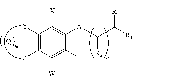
C1([Y])=C([Z])C([W])=C([R3])C([A]C([R2])C([R])[R1])=C1[X].[Q]
